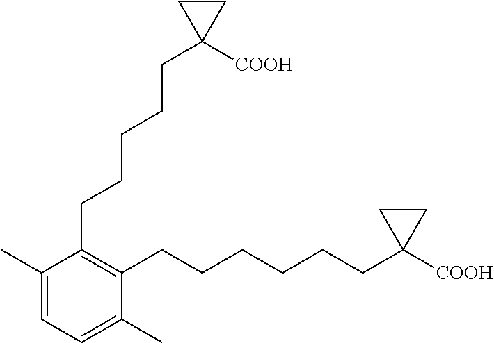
C1(C)=CC=C(C)C(CCCCCCC2([COOH])CC2)=C1CCCCCC1([COOH])CC1
